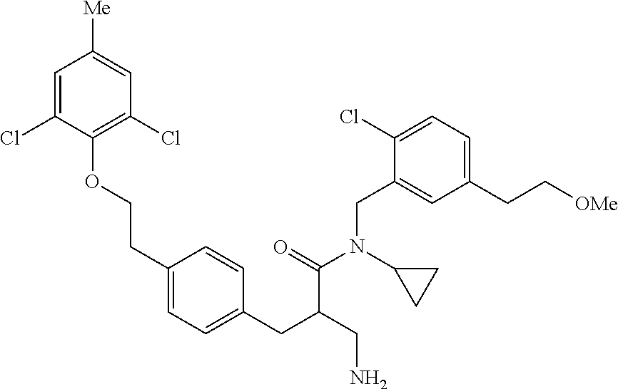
O(CCC1=CC=C(CC(CN)C(=O)N(C2CC2)CC2=CC(CC[OMe])=CC=C2Cl)C=C1)C1=C(Cl)C=C([Me])C=C1Cl
